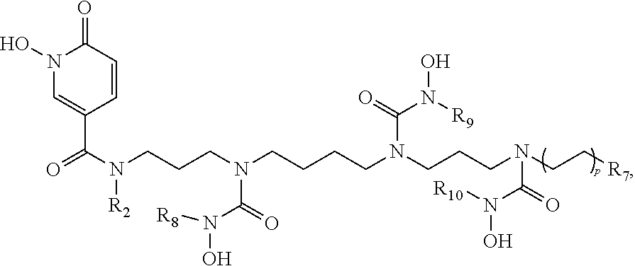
N1(O)C=C(C(N(CCCN(CCCCN(CCCN(CC[R7])C(=O)N(O)[R10])C(=O)N([R9])O)C(=O)N(O)[R8])[R2])=O)C=CC1=O
